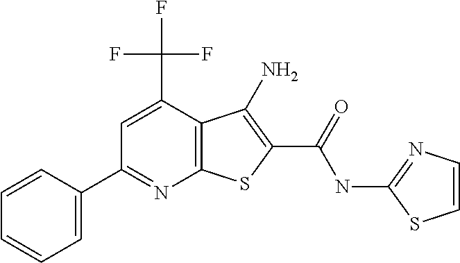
C1(C2=CC=CC=C2)=NC2=C(C(C(F)(F)F)=C1)C(N)=C(C(=O)NC1=NC=CS1)S2
